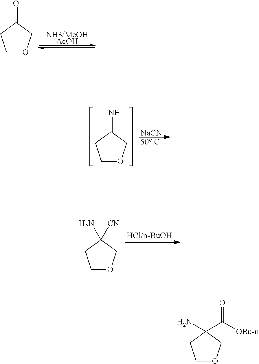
[NH3/MeOHAcOH].C1OCC(=O)C1.[NaCN].[50 C].C1OCC(=N)C1.C1OCC(N)([CN])C1.C1OCC(N)(C([OBu-n])=O)C1
